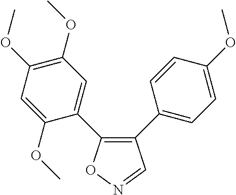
C1(C2=CC=C(OC)C=C2)=C(C2=CC(OC)=C(OC)C=C2OC)ON=C1
